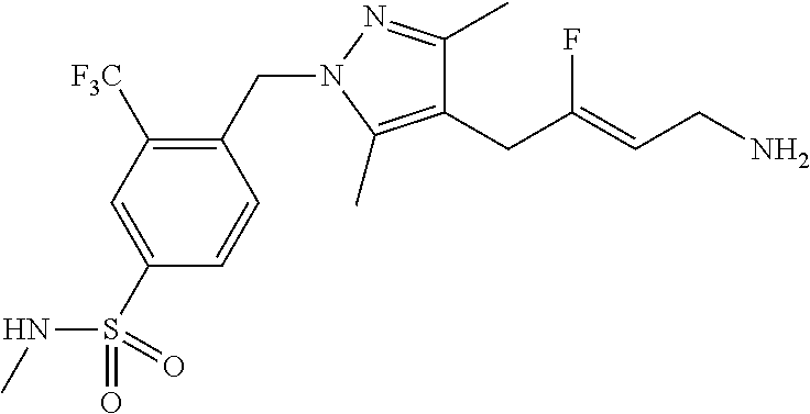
C1(CC(=CCN)F)=C(C)N(CC2=C([F3C])C=C(S(NC)(=O)=O)C=C2)N=C1C
